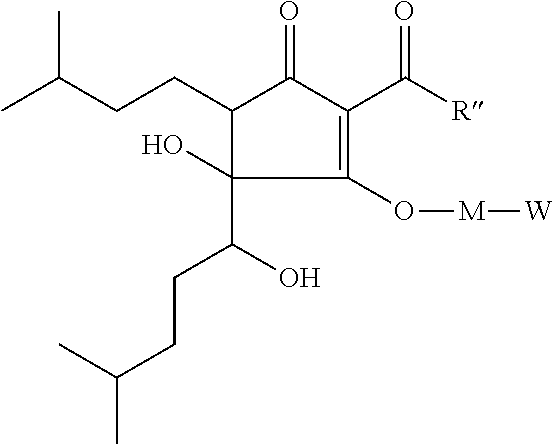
CC(CCC1C(C(O)CCC(C)C)(O)C(O[M][W])=C(C([R])=O)C1=O)C
